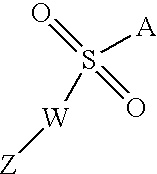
S(=O)(=O)([A])[W][Z]
